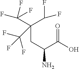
C(CC(C(=O)O)N)(C(F)F)(C(F)(F)F)C(F)(F)F
